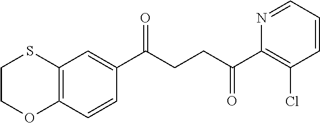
C1(C(CCC(C2=C(Cl)C=CC=N2)=O)=O)=CC2=C(C=C1)OCCS2
